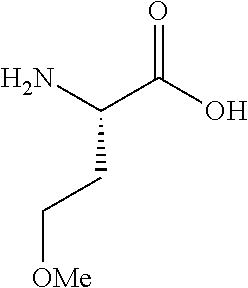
NC(C(O)=O)CC[OMe]
